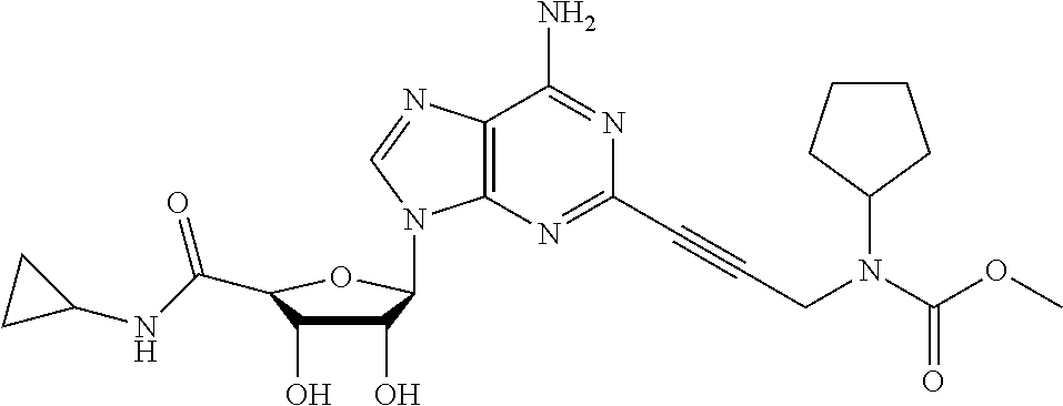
C1(O)C(O)C(C(NC2CC2)=O)OC1N1C2=C(N=C1)C(N)=NC(C#CCN(C(OC)=O)C1CCCC1)=N2
